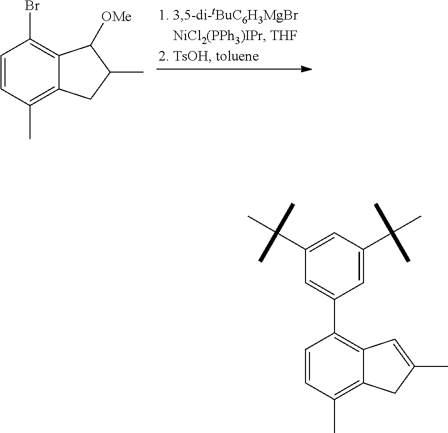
CC1=C2C(=C(Br)C=C1)C([OMe])C(C)C2.CC1=C2C(=C(C3=CC(C(C)(C)C)=CC(C(C)(C)C)=C3)C=C1)C=C(C)C2
